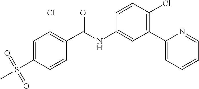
C1=C(S(C)(=O)=O)C=CC(C(NC2=CC(C3=CC=CC=N3)=C(Cl)C=C2)=O)=C1Cl
